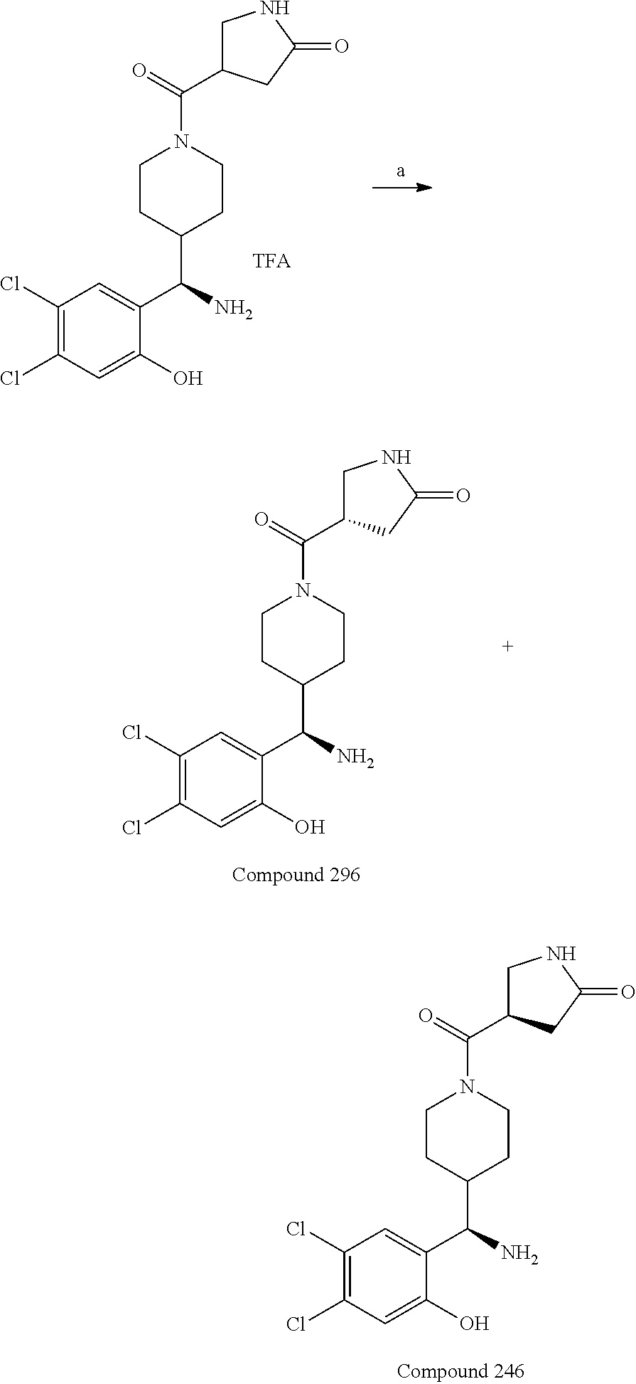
C1(Cl)=C(Cl)C=C(O)C(C(N)C2CCN(C(=O)C3CNC(=O)C3)CC2)=C1.C1(Cl)=C(Cl)C=C(O)C(C(N)C2CCN(C(=O)C3CNC(=O)C3)CC2)=C1.C1(Cl)=C(Cl)C=C(O)C(C(N)C2CCN(C(=O)C3CNC(=O)C3)CC2)=C1
